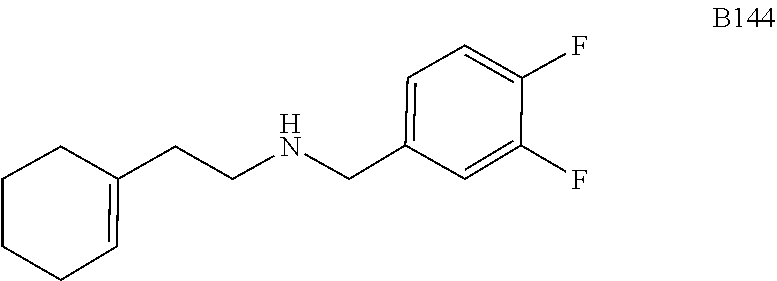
C1(CCNCC2=CC=C(F)C(F)=C2)=CCCCC1
